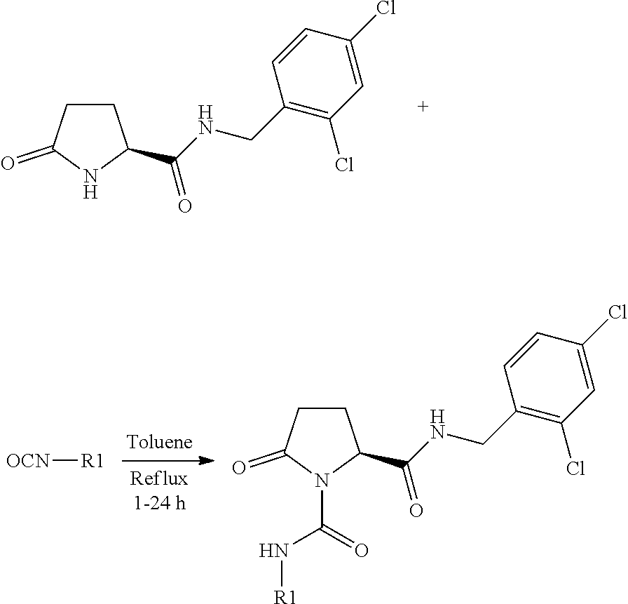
C1CC(=O)NC1C(NCC1=C(Cl)C=C(Cl)C=C1)=O.[OCN][R1].C(=O)(N[R1])N1C(=O)CCC1C(NCC1=C(Cl)C=C(Cl)C=C1)=O
